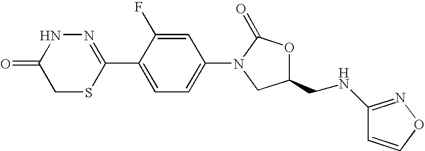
N1=C(C2=CC=C(N3CC(CNC4=NOC=C4)OC3=O)C=C2F)SCC(=O)N1
